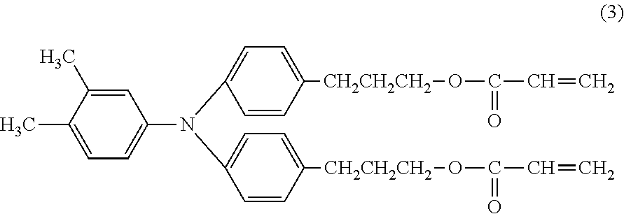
C1=C(C)C(C)=CC=C1N(C1=CC=C([CH2CH2CH2]OC(C=C)=O)C=C1)C1=CC=C([CH2CH2CH2]OC(C=C)=O)C=C1
